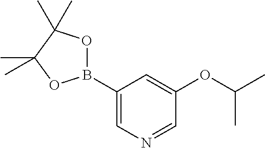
C1(B2OC(C)(C)C(C)(C)O2)=CN=CC(OC(C)C)=C1
